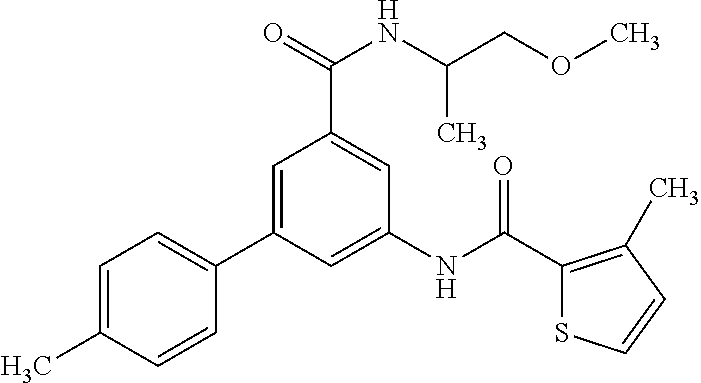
C1=C(C)C=CC(C2=CC(C(=O)NC(COC)C)=CC(NC(C3=C(C)C=CS3)=O)=C2)=C1
